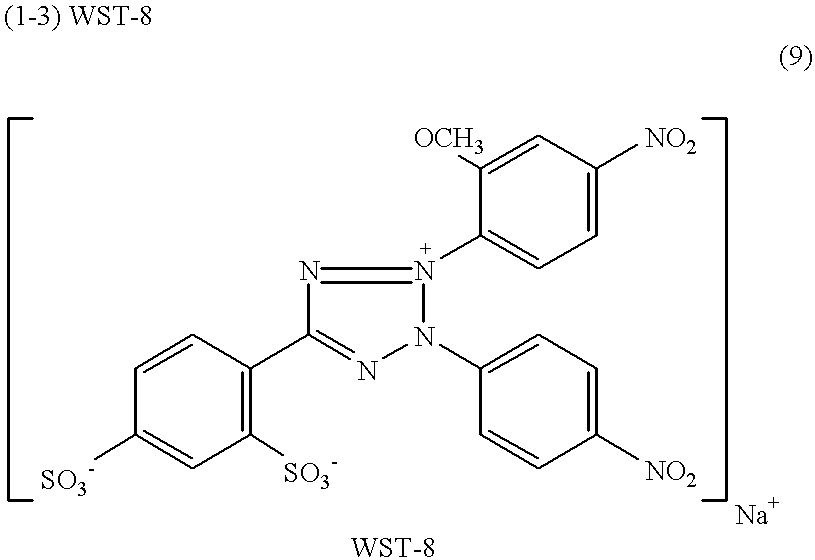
C1=CC(C2=NN(C3=CC=C([NO2])C=C3)N(C3=CC=C([NO2])C=C3[OCH3])=N2)=C([SO3-])C=C1[SO3-]
